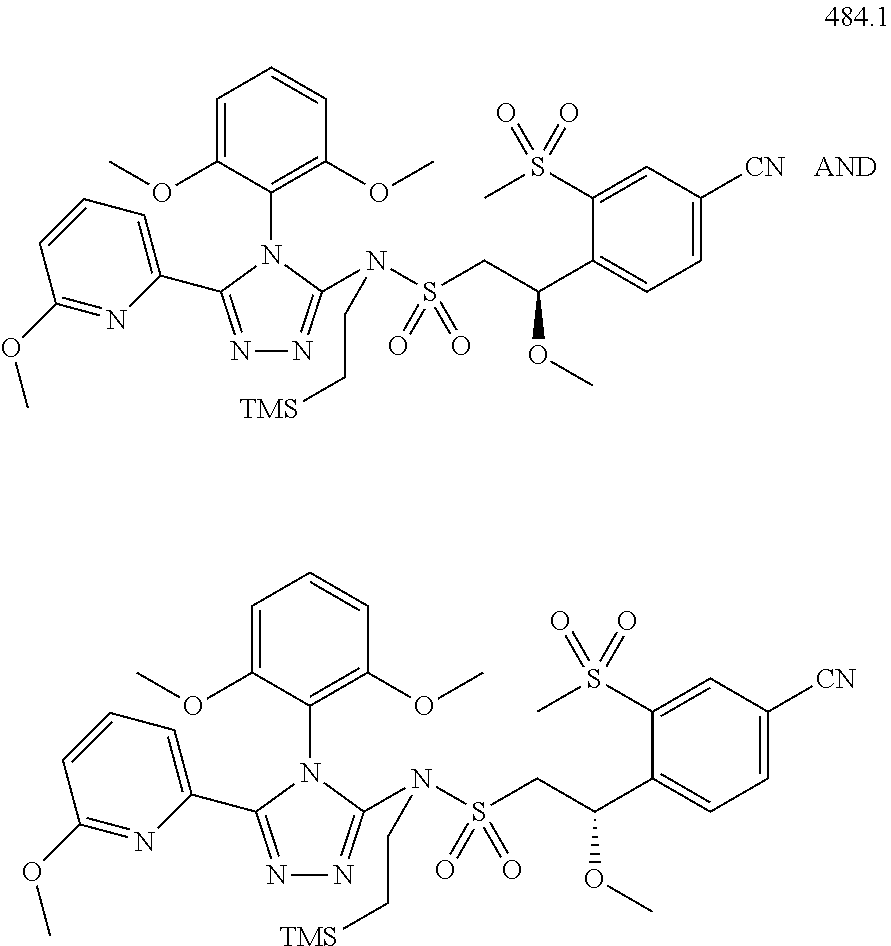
C1=C(OC)C(N2C(C3=CC=CC(OC)=N3)=NN=C2N(S(CC(C2=CC=C([CN])C=C2S(C)(=O)=O)OC)(=O)=O)CC[TMS])=C(OC)C=C1.C1=C(OC)C(N2C(C3=CC=CC(OC)=N3)=NN=C2N(S(CC(C2=CC=C([CN])C=C2S(C)(=O)=O)OC)(=O)=O)CC[TMS])=C(OC)C=C1
